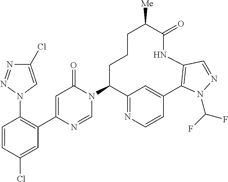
C1=CC(Cl)=CC(C2=CC(=O)N(C3C4=NC=CC(=C4)C4=C(NC(=O)C([Me])CCC3)C=NN4C(F)F)C=N2)=C1N1C=C(Cl)N=N1
